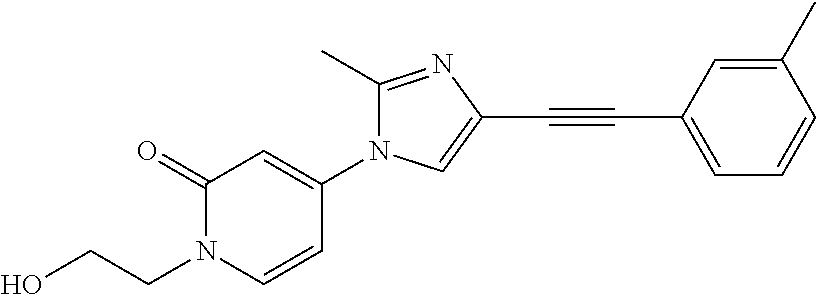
C1(=O)N(CCO)C=CC(N2C(C)=NC(C#CC3=CC=CC(C)=C3)=C2)=C1
